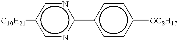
[C10H21]c1cnc(-c2ccc([OC8H17])cc2)nc1
